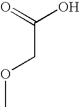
C(COC)(=O)O
